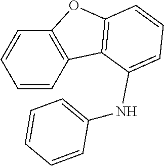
C1=CC2=C(C3=C(O2)C=CC=C3NC2=CC=CC=C2)C=C1
